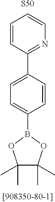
C1=CC(C2=CC=C(B3OC(C)(C)C(C)(C)O3)C=C2)=NC=C1.[S50]
